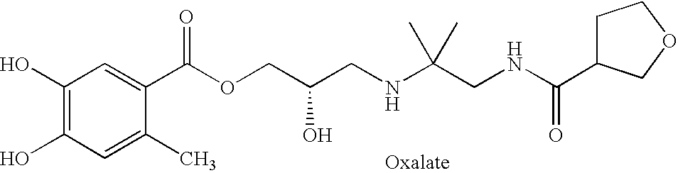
C1(O)=C(O)C=C(C)C(C(OCC(CNC(CNC(=O)C2CCOC2)(C)C)O)=O)=C1
